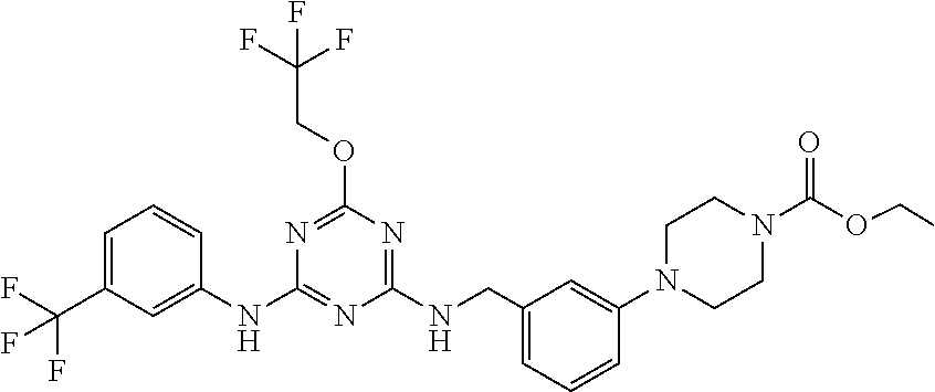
C1=C(C(F)(F)F)C=C(NC2=NC(NCC3=CC=CC(N4CCN(C(OCC)=O)CC4)=C3)=NC(OCC(F)(F)F)=N2)C=C1
